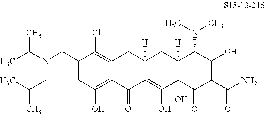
C1(CN(C(C)C)CC(C)C)=CC(O)=C2C(=C1Cl)CC1([H])C(=C(O)C3(O)C([H])(C1)C(N(C)C)C(O)=C(C(N)=O)C3=O)C2=O
